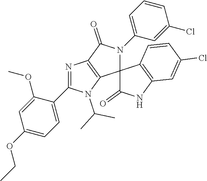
N1=C(C2=CC=C(OCC)C=C2OC)N(C(C)C)C2=C1C(=O)N(C1=CC=CC(Cl)=C1)C21C(=O)NC2=C1C=CC(Cl)=C2
